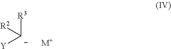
[C-]([Y])([R3])[R2].[M+]
